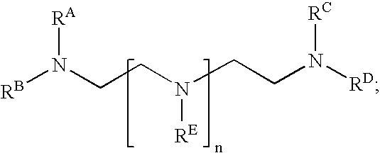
[RB]N(CCN(CCN([RD])[RC])[RE])[RA]
